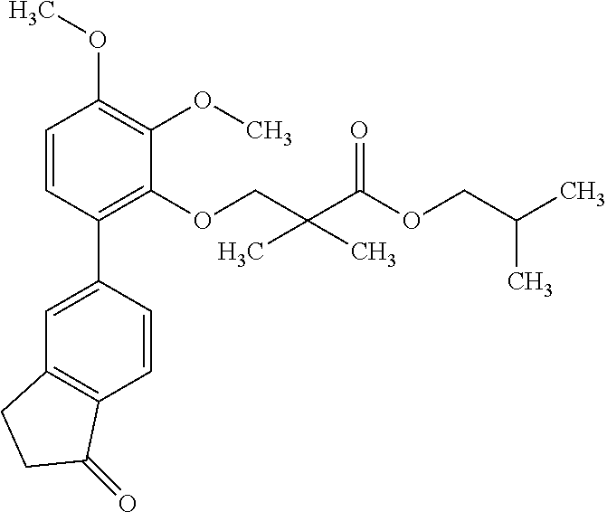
C1=CC(C2=CC3=C(C=C2)C(=O)CC3)=C(OCC(C(OCC(C)C)=O)(C)C)C(OC)=C1OC
